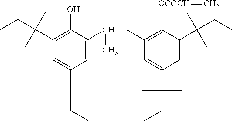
C1(C(CC)(C)C)=C(O)C(CC)=CC(C(CC)(C)C)=C1.C1(C)=C([OCOCH]=C)C(C(CC)(C)C)=CC(C(CC)(C)C)=C1
